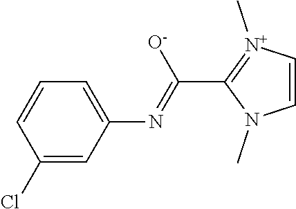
C1=CN(C)C(C(=NC2=CC=CC(Cl)=C2)[O-])=[N+]1C
